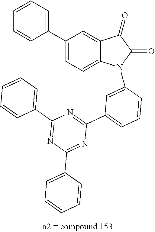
C1=CC=CC(C2=CC=C3C(=C2)C(=O)C(=O)N3C2=CC(C3=NC(C4=CC=CC=C4)=NC(C4=CC=CC=C4)=N3)=CC=C2)=C1
